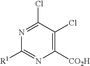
C1([R1])=NC([CO2H])=C(Cl)C(Cl)=N1
